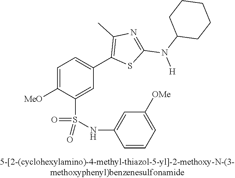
C1=C([OMe])C(S(NC2=CC([OMe])=CC=C2)(=O)=O)=CC(C2=C(C)N=C(N(C3CCCCC3)[H])S2)=C1
